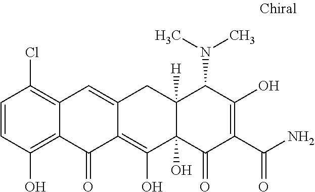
C1=CC(O)=C2C(=C1Cl)C=C1C(=C(O)C3(O)C([H])(C1)C(N(C)C)C(O)=C(C(N)=O)C3=O)C2=O
